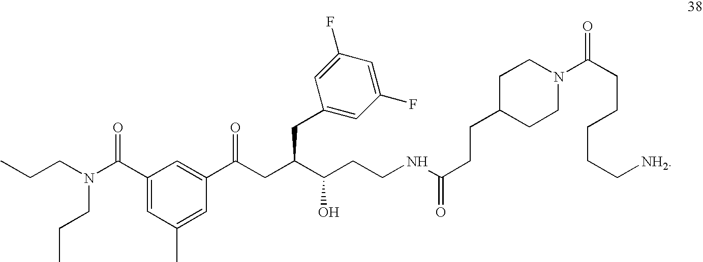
CCCN(C(C1=CC(C)=CC(C(CC(C(CCNC(CCC2CCN(C(=O)CCCCC[NH2])CC2)=O)O)CC2=CC(F)=CC(F)=C2)=O)=C1)=O)CCC
